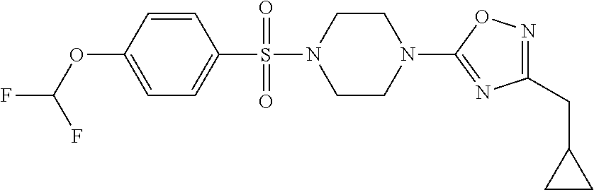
N1=C(CC2CC2)N=C(N2CCN(S(=O)(C3=CC=C(OC(F)F)C=C3)=O)CC2)O1
